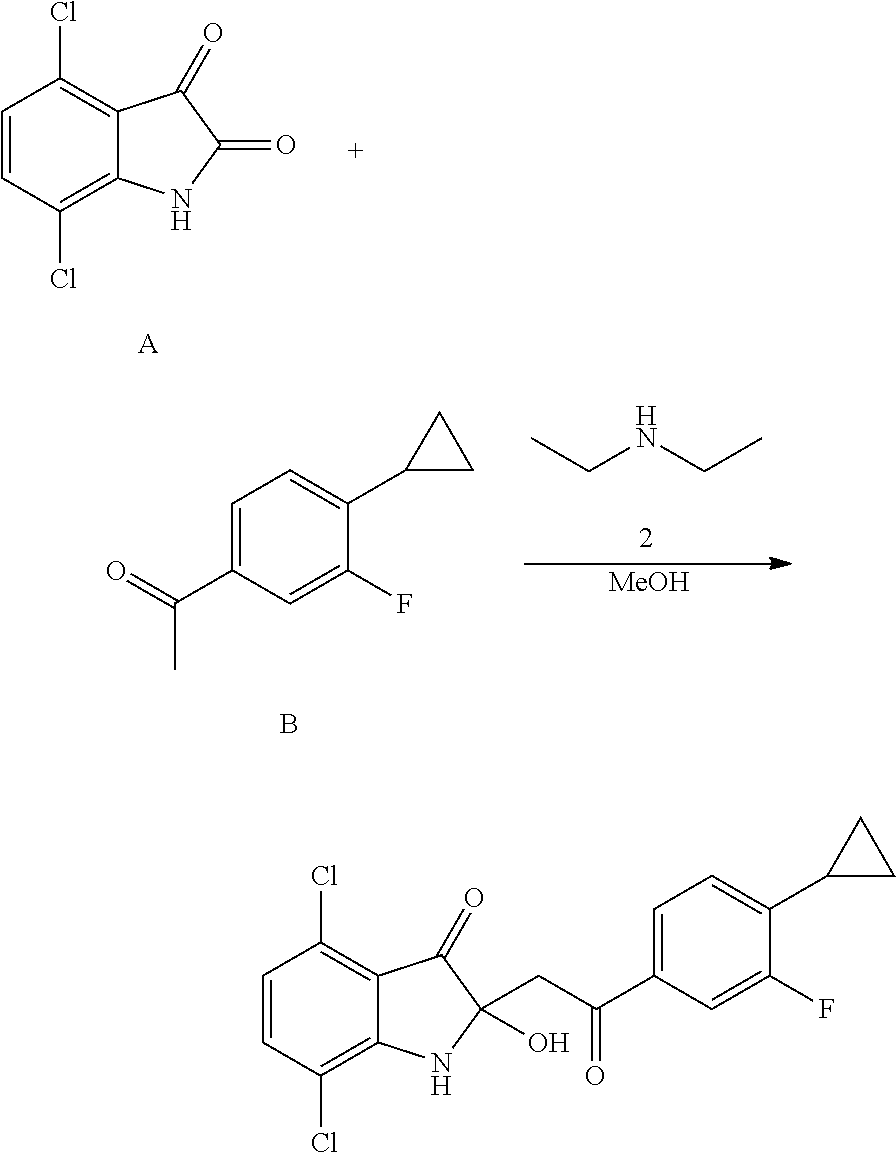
C1(F)=CC(C(CC2(O)NC3=C(Cl)C=CC(Cl)=C3C2=O)=O)=CC=C1C1CC1.C1=CC(Cl)=C2C(=C1Cl)C(=O)C(=O)N2.[A].C1(F)=CC(C(=O)C)=CC=C1C1CC1.B.CCNCC.[MeOH]
